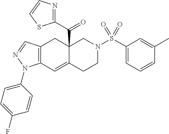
C12=C(C=C3C(C(=O)C4=NC=CS4)(C1)CN(S(=O)(C1=CC=CC(C)=C1)=O)CC3)N(C1=CC=C(F)C=C1)N=C2
